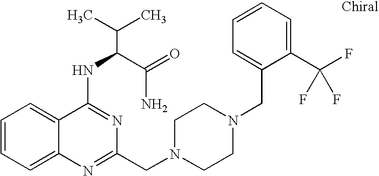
C1=CC=C2C(=C1)C(NC(C(N)=O)C(C)C)=NC(CN1CCN(CC3=CC=CC=C3C(F)(F)F)CC1)=N2
